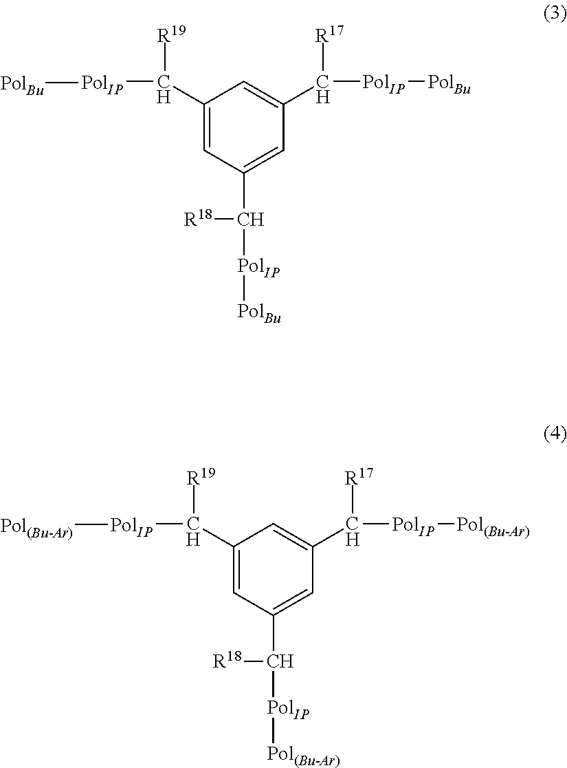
C1(C([PolIP][PolBu])[R19])=CC(C([PolIP][PolBu])[R18])=CC(C([PolIP][PolBu])[R17])=C1.C1(C([PolIP][Pol(Bu-Ar)])[R19])=CC(C([PolIP][Pol(Bu-Ar)])[R18])=CC(C([PolIP][Pol(Bu-Ar)])[R17])=C1
